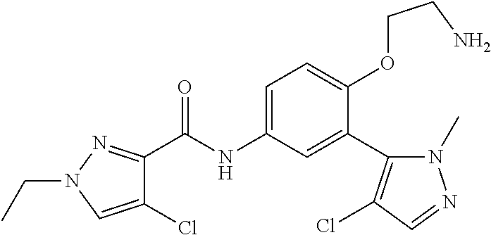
C1(Cl)=CN(CC)N=C1C(=O)NC1=CC=C(OCCN)C(C2=C(Cl)C=NN2C)=C1
